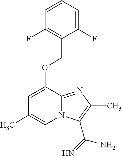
C1=CC=C(F)C(COC2=CC(C)=CN3C2=NC(C)=C3C(=N)N)=C1F
